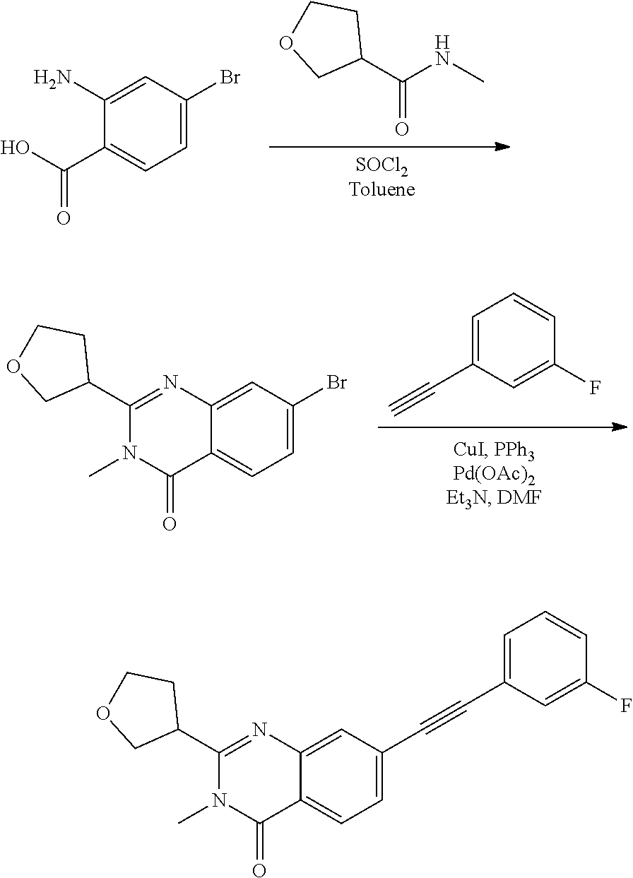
[SOCl2Toluene].C1(C(NC)=O)CCOC1.C1(C(O)=O)=CC=C(Br)C=C1N.C1=C(C#C)C=C(F)C=C1.C12=CC=C(Br)C=C1N=C(C1CCOC1)N(C)C2=O.C(C1=CC=C2C(=C1)N=C(C1CCOC1)N(C)C2=O)#CC1=CC=CC(F)=C1
